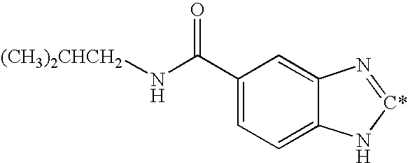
C1(C(N[(CH3)2CHCH2])=O)=CC=C2C(=C1)N=[C*]N2
